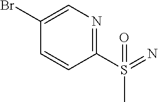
C1(S(C)(=N)=O)=NC=C(Br)C=C1
